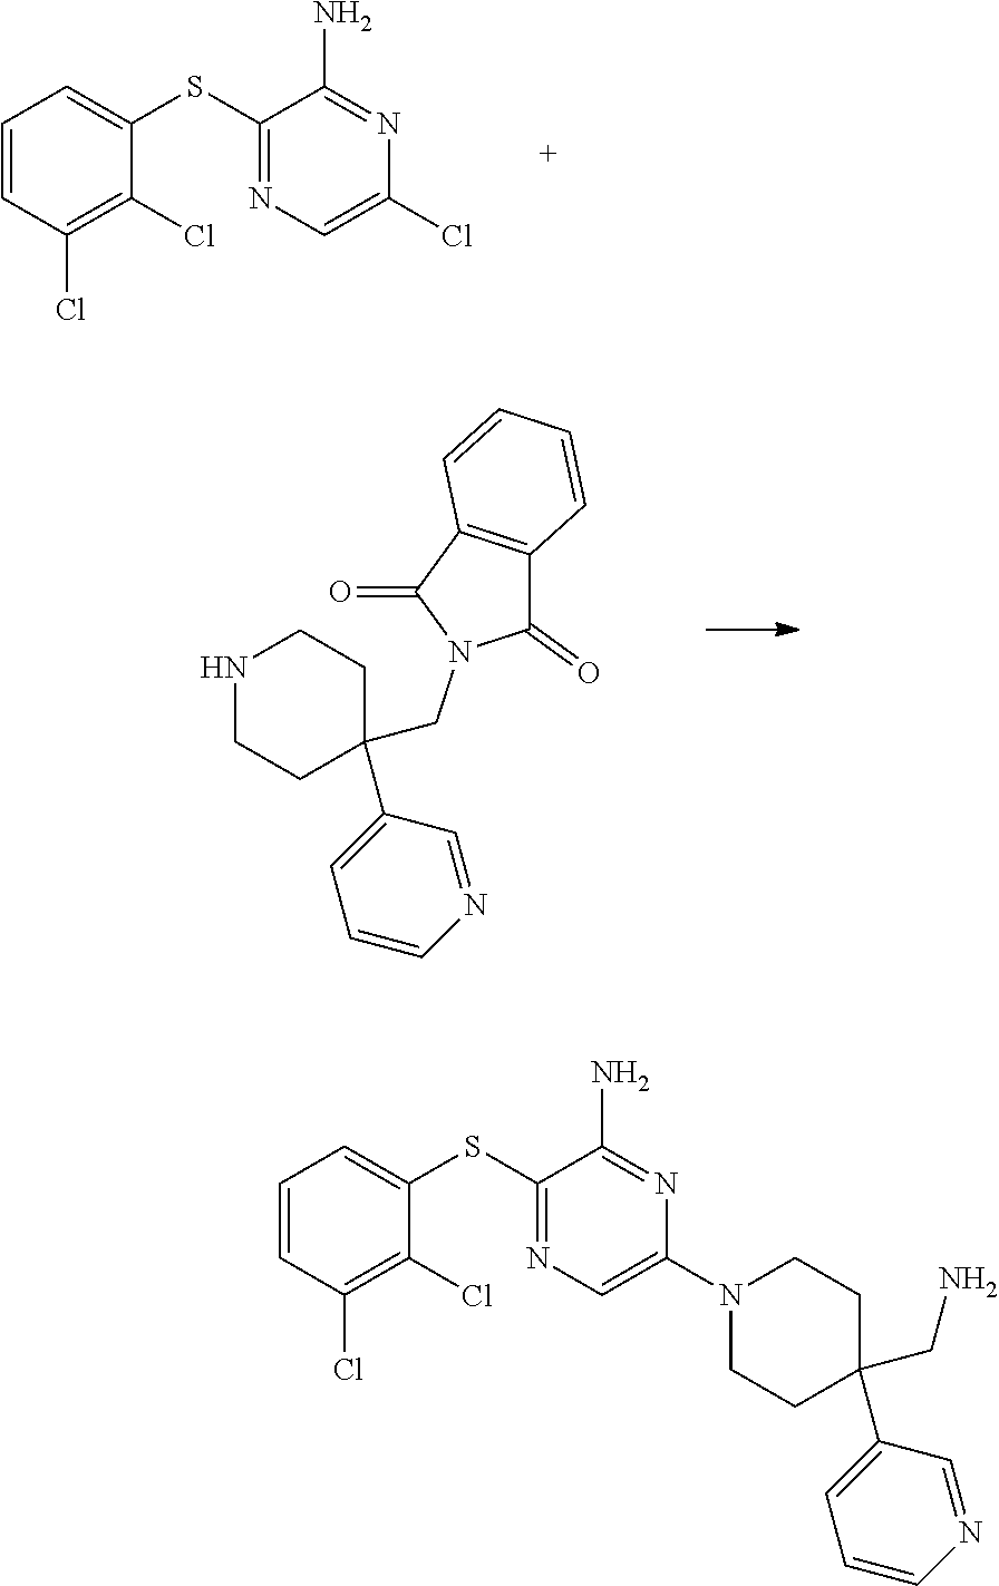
C1(SC2=CC=CC(Cl)=C2Cl)=NC=C(Cl)N=C1N.N1CCC(C2=CC=CN=C2)(CN2C(=O)C3=C(C2=O)C=CC=C3)CC1.C1(SC2=CC=CC(Cl)=C2Cl)=NC=C(N2CCC(C3=CC=CN=C3)(CN)CC2)N=C1N
